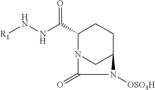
[R1]NNC(C1N2CC(CC1)N([OSO3H])C2=O)=O
